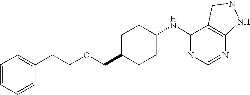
C1=CC=CC(CCOCC2CCC(NC3=NC=NC4=C3CNN4)CC2)=C1
